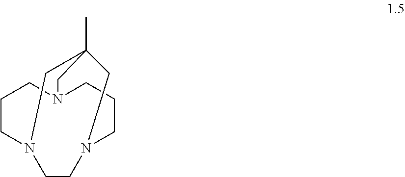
C1CN2CCN3CCCN(C1)CC(C)(C3)C2
